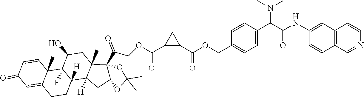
O(CC1=CC=C(C(C(NC2=CC3=C(C=C2)C=NC=C3)=O)N(C)C)C=C1)C(=O)C1CC1C(OCC(C12C3(C)C([H])(C4([H])CCC5=CC(=O)C=CC5(C)C4(F)C(O)C3)CC1OC(C)(C)O2)=O)=O
